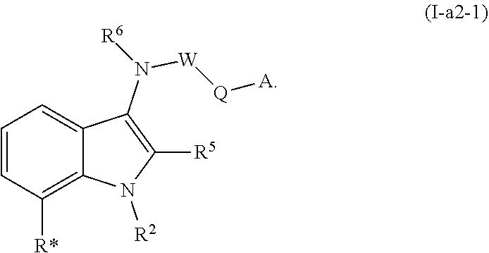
N([R6])(C1=C([R5])N([R2])C2=C([R*])C=CC=C21)[W][Q][A]
